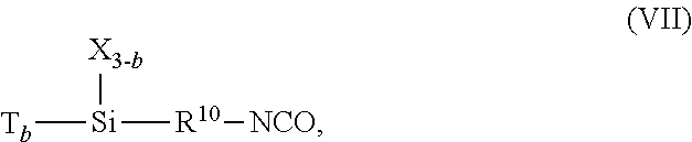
[Tb][Si]([R10][NCO])[X3-b]
